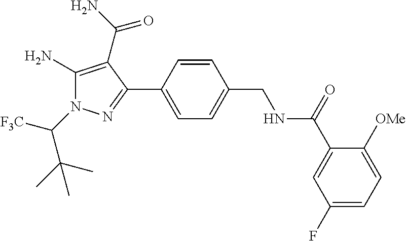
C1=CC(C2=NN(C([F3C])C(C)(C)C)C(N)=C2C(N)=O)=CC=C1CNC(C1=CC(F)=CC=C1[OMe])=O
